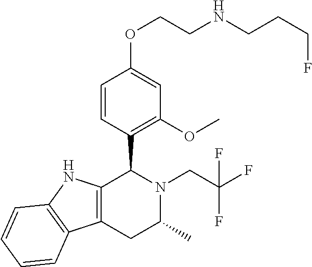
C12=C(NC3=C1C=CC=C3)C(C1=C(OC)C=C(OCCNCCCF)C=C1)N(CC(F)(F)F)C(C)C2
